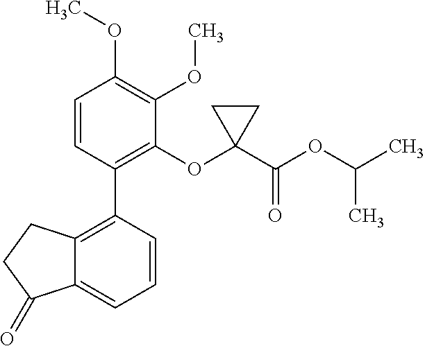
C12=C(C3=C(OC4(C(OC(C)C)=O)CC4)C(OC)=C(OC)C=C3)C=CC=C1C(=O)CC2
